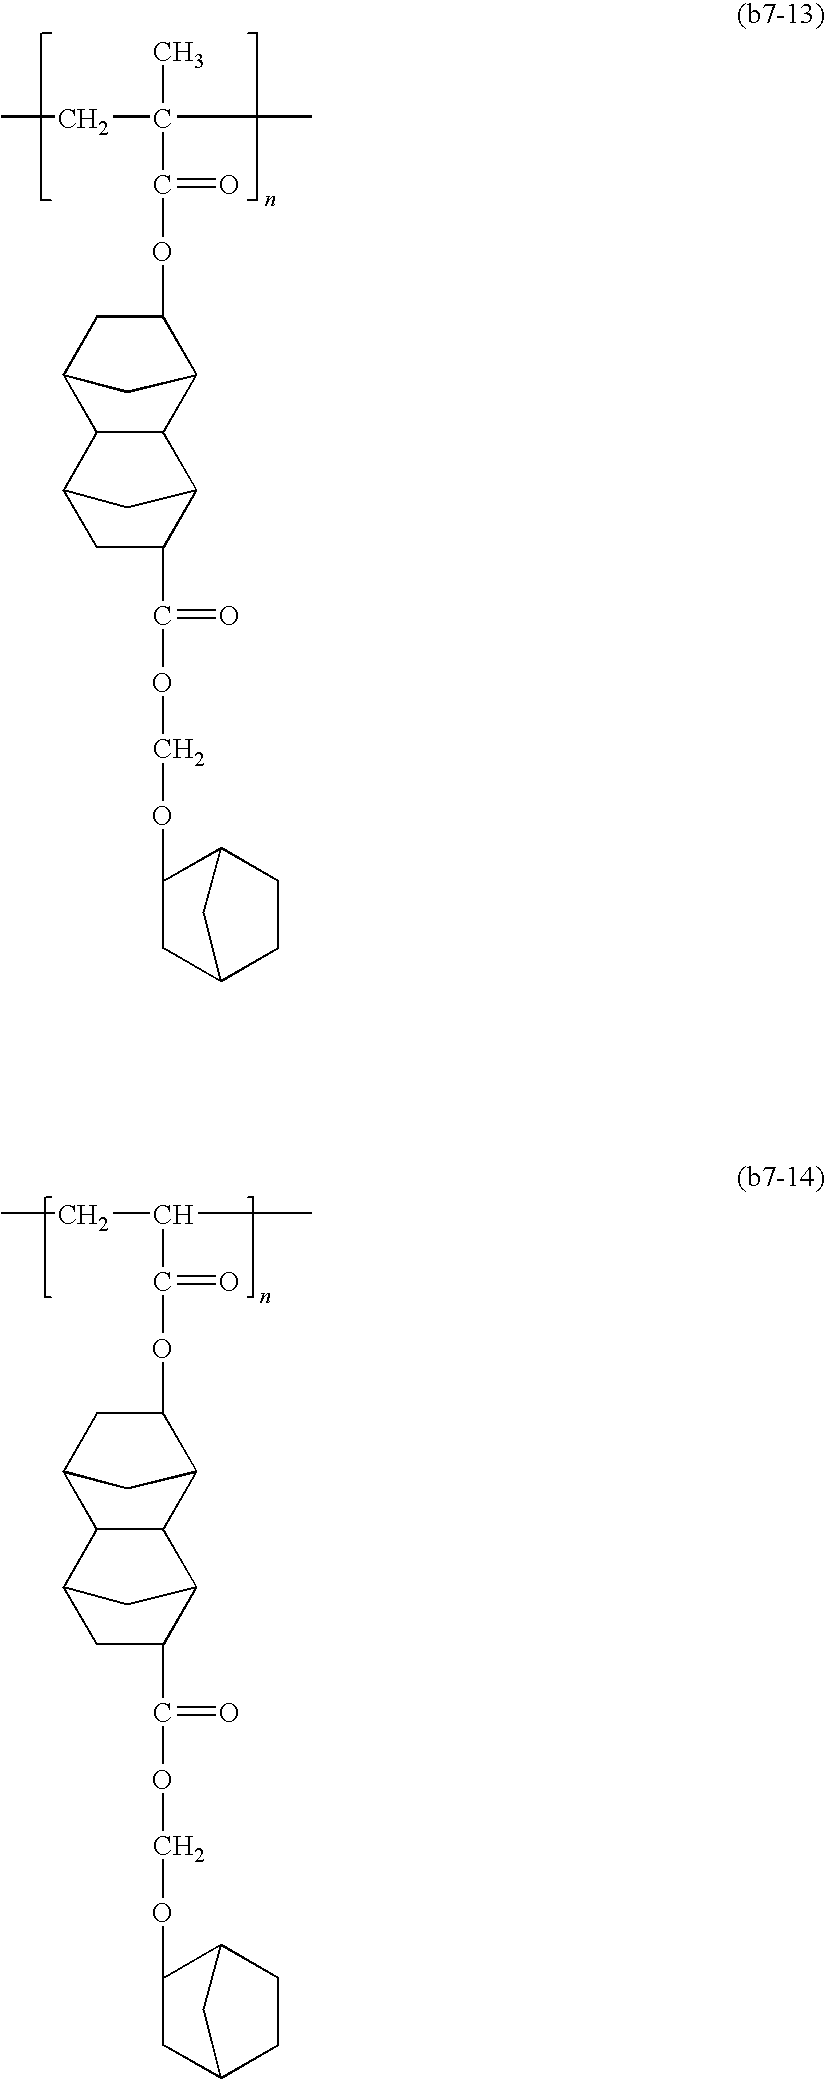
CCC(C)(C(=O)OC1CC2C3C(C1C2)C1CC3CC1C(OCOC1CC2CCC1C2)=O)C.CCC(C)C(=O)OC1CC2C3C(C1C2)C1CC3CC1C(OCOC1CC2CCC1C2)=O
